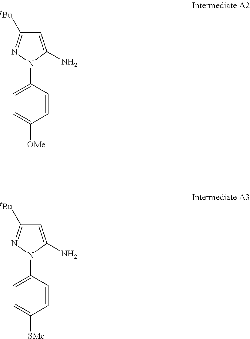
C1=C(N)N(C2=CC=C([OMe])C=C2)N=C1[tBu].C1=C(N)N(C2=CC=C([SMe])C=C2)N=C1[tBu]
